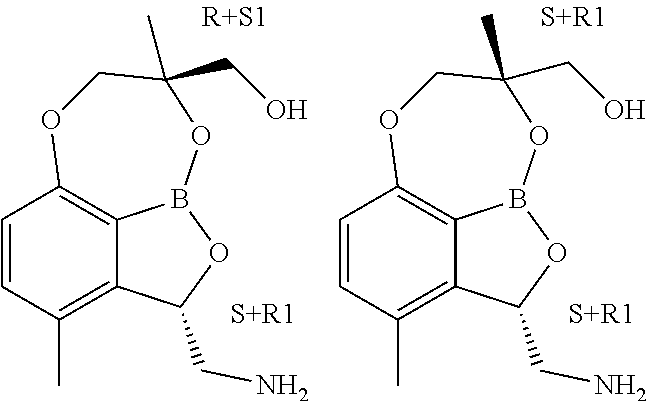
O1CC(C)(CO)OB2OC(CN)C3=C(C)C=CC1=C32.O1CC(C)(CO)OB2OC(CN)C3=C(C)C=CC1=C32
